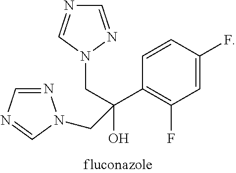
C1=CC(F)=CC(F)=C1C(CN1N=CN=C1)(O)CN1N=CN=C1
